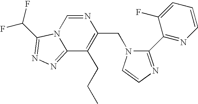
N1=CN2C(=NN=C2C(F)F)C(CCC)=C1CN1C(C2=NC=CC=C2F)=NC=C1
